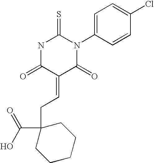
O=C1C(=CCC2(C(O)=O)CCCCC2)C(=O)N(C2=CC=C(Cl)C=C2)C(=S)N1
